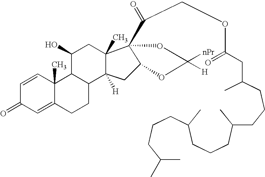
C(C)(CCCC(CCCC(C)CCCC(C)CC(=O)OCC(C12C3(C)C([H])(C4CCC5=CC(=O)C=CC5(C)C4C(O)C3)CC1OC([nPr])([H])O2)=O)C)C
